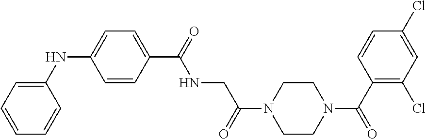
C1(NC2=CC=C(C(=O)NCC(N3CCN(C(C4=C(Cl)C=C(Cl)C=C4)=O)CC3)=O)C=C2)=CC=CC=C1
